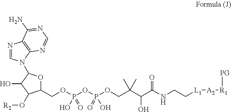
N1=CN(C2OC(COP(OP(OCC(C(C(NCC[L1][A2][R1][PG])=O)O)(C)C)(=O)O)(O)=O)C(O[R2])C2O)C2=C1C(N)=NC=N2
